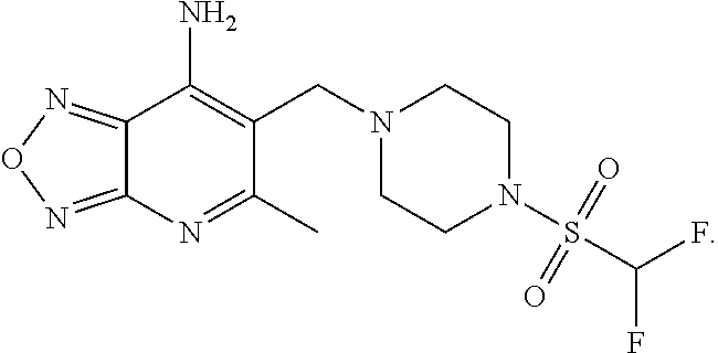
C12=NON=C1N=C(C)C(CN1CCN(S(=O)(=O)C(F)F)CC1)=C2N
